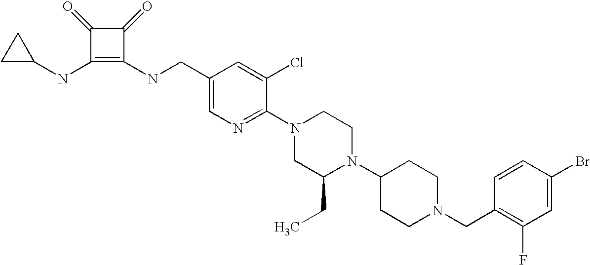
C1(Br)=CC(F)=C(CN2CCC(N3C(CC)CN(C4=NC=C(CNC5=C(NC6CC6)C(=O)C5=O)C=C4Cl)CC3)CC2)C=C1
